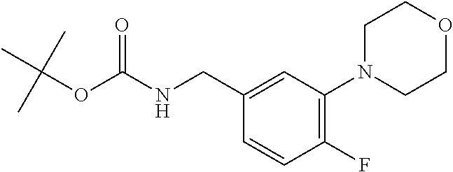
C(NC(=O)OC(C)(C)C)C1=CC(N2CCOCC2)=C(F)C=C1
